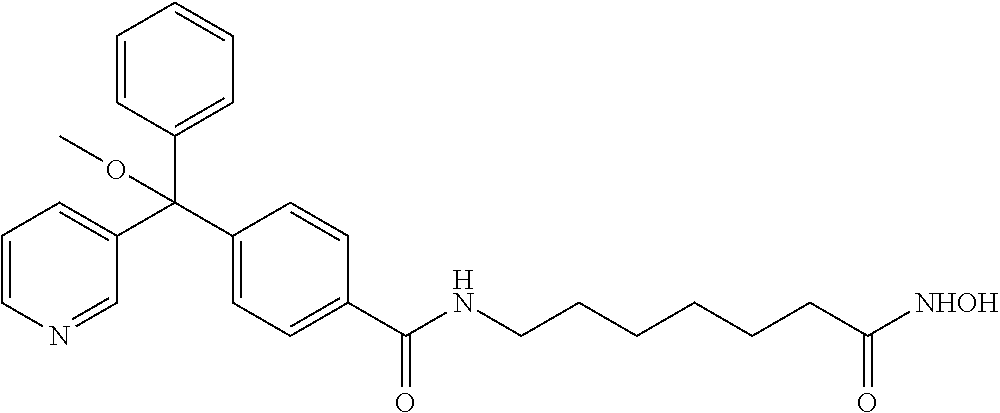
C1=CC=C(C(C2=CC=C(C(NCCCCCCC([NHOH])=O)=O)C=C2)(C2=CC=CC=C2)OC)C=N1
